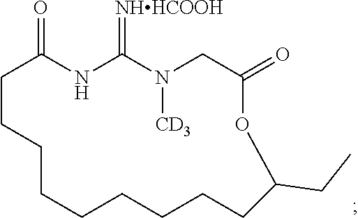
C1CCCCCCCCC(CC)OC(=O)CN([CD3])C(=[NHHCOOH])NC1=O
